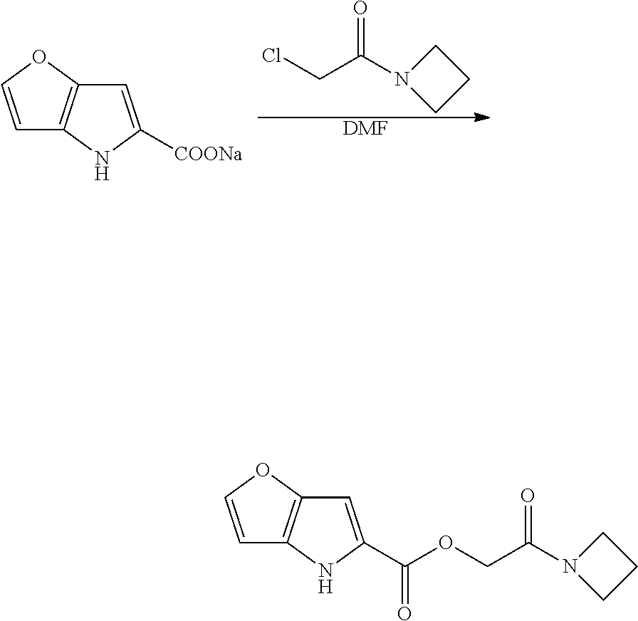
C1CCN1C(CCl)=O.[DMF].C1=COC2=C1NC([COONa])=C2.C1=COC2=C1NC(C(OCC(N1CCC1)=O)=O)=C2
